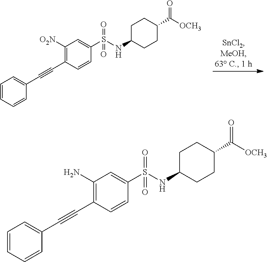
C1([O2N])=C(C#CC2=CC=CC=C2)C=CC(S(=O)(=O)NC2CCC(C(=O)[OCH3])CC2)=C1.C1(N)=C(C#CC2=CC=CC=C2)C=CC(S(=O)(=O)NC2CCC(C(=O)[OCH3])CC2)=C1
